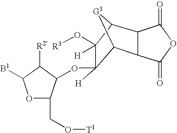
C12C(OC3C([R2])C([B1])OC3CO[T1])([H])C(O[R3])([H])C([G1]1)C1C2C(=O)OC1=O
